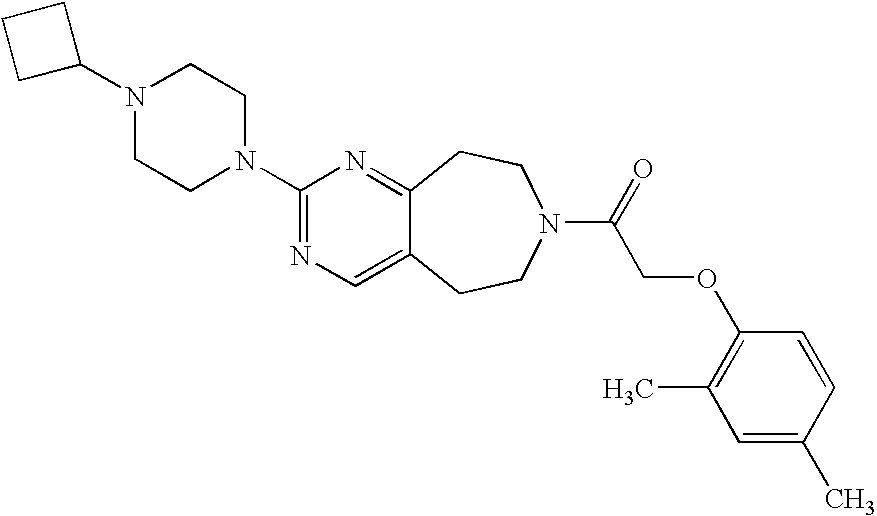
N1(C2CCC2)CCN(C2=NC=C3C(=N2)CCN(C(=O)COC2=C(C)C=C(C)C=C2)CC3)CC1
